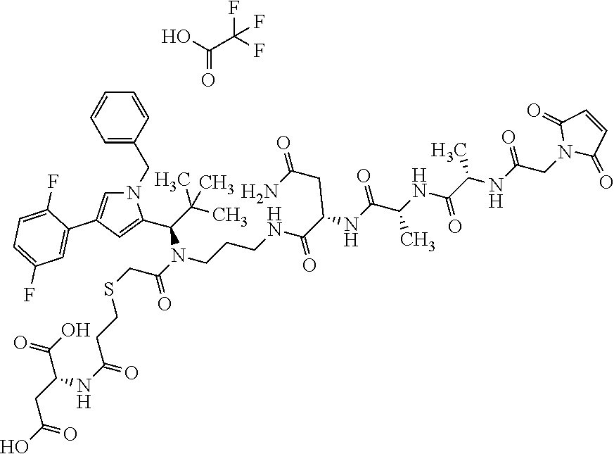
C(C1=CC(C2=CC(F)=CC=C2F)=CN1CC1=CC=CC=C1)(C(C)(C)C)N(CCCNC(C(CC(=O)N)NC(C(NC(C(NC(CN1C(=O)C=CC1=O)=O)C)=O)C)=O)=O)C(=O)CSCCC(NC(CC(O)=O)C(O)=O)=O.OC(C(F)(F)F)=O
